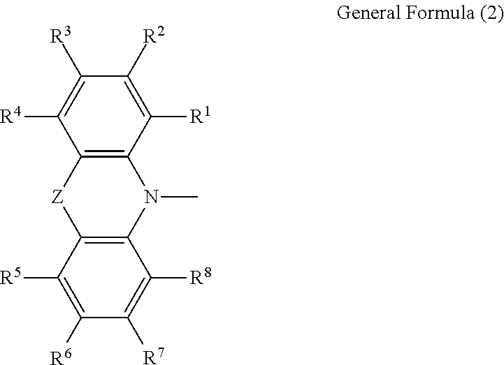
C12=C(C([R1])=C([R2])C([R3])=C1[R4])N(C)C1=C([Z]2)C([R5])=C([R6])C([R7])=C1[R8]
